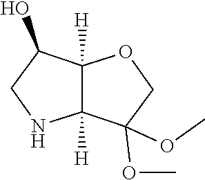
C1NC2([H])C([H])(C1O)OCC2(OC)OC
